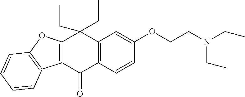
C12=C(OC3=C1C=CC=C3)C(CC)(CC)C1=C(C=CC(OCCN(CC)CC)=C1)C2=O
